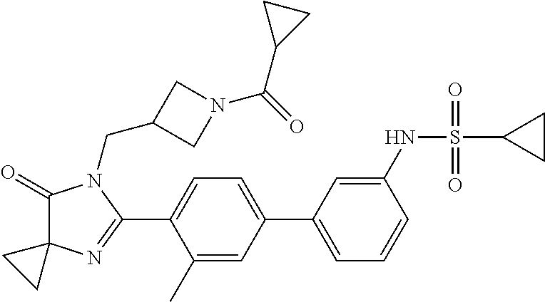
C1(=O)C2(N=C(C3=CC=C(C4=CC=CC(NS(C5CC5)(=O)=O)=C4)C=C3C)N1CC1CN(C(=O)C3CC3)C1)CC2
